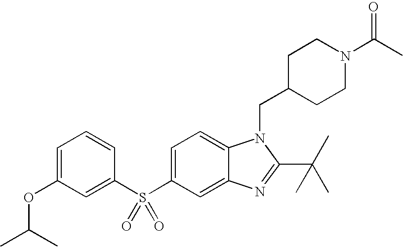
C1=C(S(C2=CC(OC(C)C)=CC=C2)(=O)=O)C=C2C(=C1)N(CC1CCN(C(=O)C)CC1)C(C(C)(C)C)=N2
